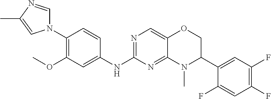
C1(N2C=NC(C)=C2)=C(OC)C=C(NC2=NC=C3C(=N2)N(C)C(C2=CC(F)=C(F)C=C2F)CO3)C=C1
